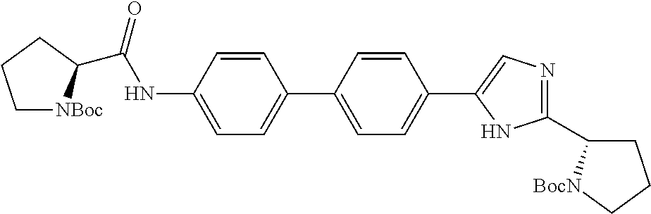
C(NC1=CC=C(C2=CC=C(C3=CN=C(C4CCC[BocN]4)N3)C=C2)C=C1)(=O)C1[NBoc]CCC1
